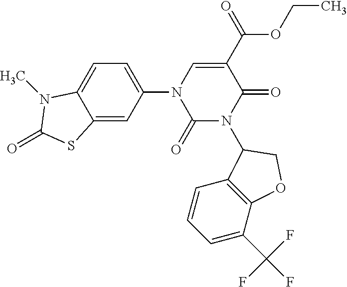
C1(C(OCC)=O)=CN(C2=CC=C3C(=C2)SC(=O)N3C)C(=O)N(C2C3=C(C(C(F)(F)F)=CC=C3)OC2)C1=O
